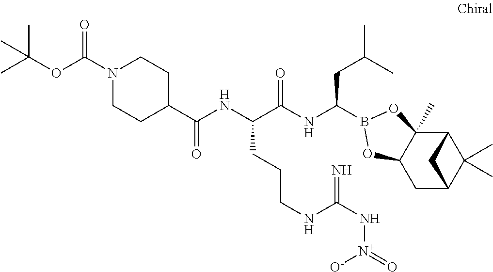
C12C3(C)C(CC(C1(C)C)C2)OB(C(NC(C(NC(=O)C1CCN(C(OC(C)(C)C)=O)CC1)CCCNC(N[N+](=O)[O-])=N)=O)CC(C)C)O3
